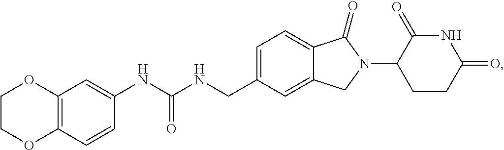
C1=C(CNC(NC2=CC3=C(C=C2)OCCO3)=O)C=C2C(=C1)C(=O)N(C1CCC(=O)NC1=O)C2
